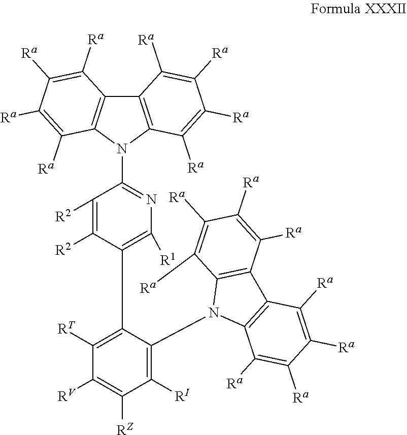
C1([R2])=C([R2])C(C2=C([RT])C([RV])=C([RZ])C([RI])=C2N2C3=C(C4=C2C([Ra])=C([Ra])C([Ra])=C4[Ra])C([Ra])=C([Ra])C([Ra])=C3[Ra])=C([R1])N=C1N1C2=C(C3=C1C([Ra])=C([Ra])C([Ra])=C3[Ra])C([Ra])=C([Ra])C([Ra])=C2[Ra]
